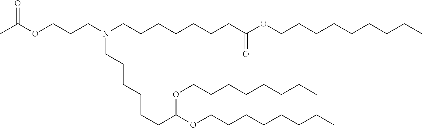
C(CCN(CCCCCCCC(OCCCCCCCCC)=O)CCCCCCC(OCCCCCCCC)OCCCCCCCC)OC(C)=O
